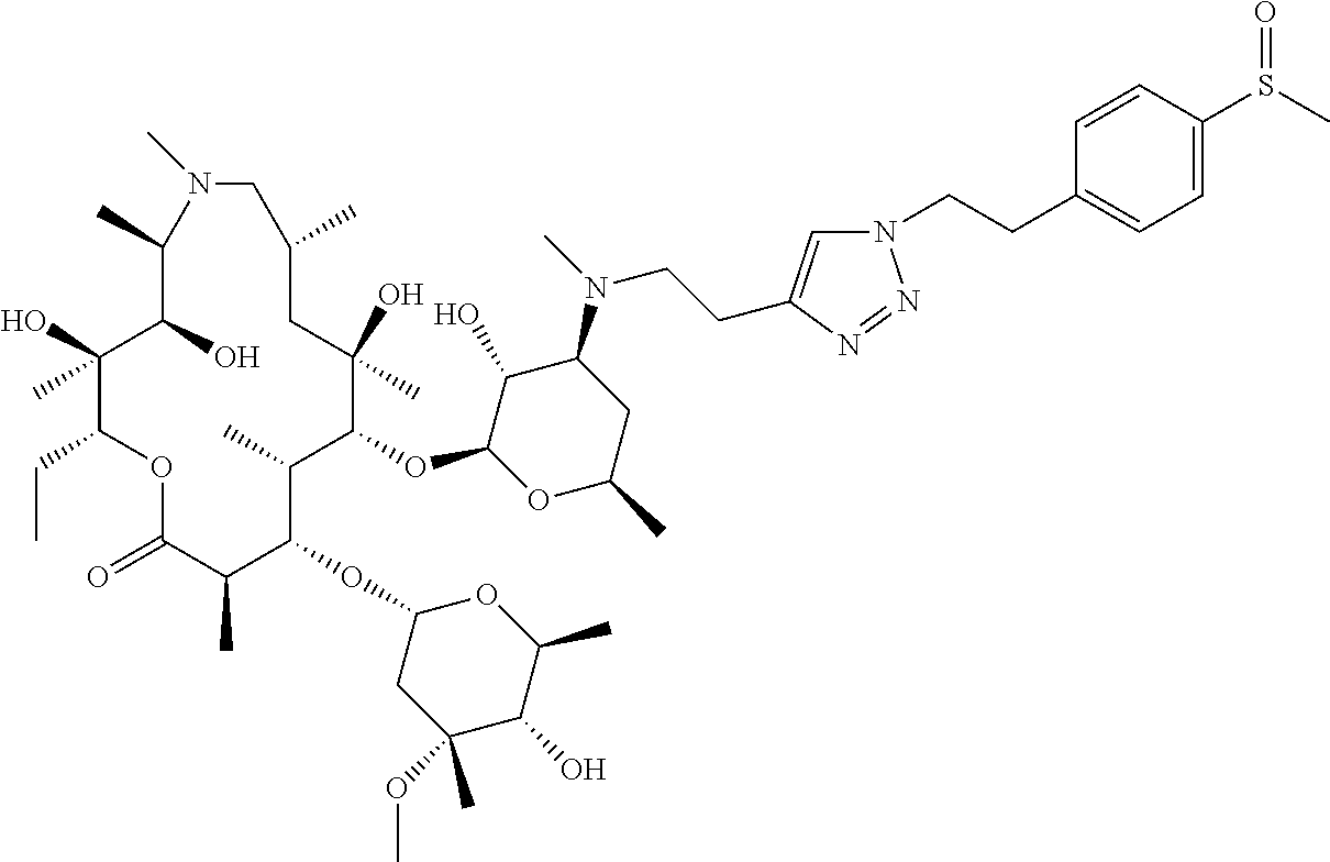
C1(O)C(OC2C(C)C(OC3CC(OC)(C)C(O)C(C)O3)C(C)C(=O)OC(CC)C(O)(C)C(O)C(C)N(C)CC(C)CC2(O)C)OC(C)CC1N(C)CCC1=CN(CCC2=CC=C(S(C)=O)C=C2)N=N1
